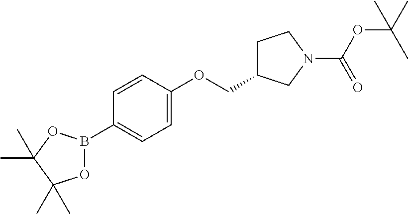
C1=CC(OCC2CCN(C(OC(C)(C)C)=O)C2)=CC=C1B1OC(C)(C)C(C)(C)O1
